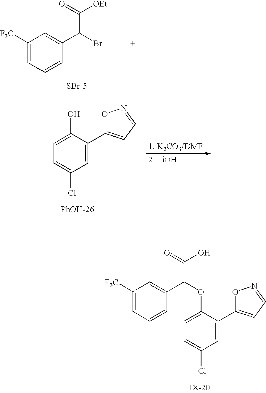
C1([F3C])=CC=CC(C(C(=O)[OEt])Br)=C1.[SBr-5].C1=C(OC(C(=O)O)C2=CC([F3C])=CC=C2)C(C2=CC=NO2)=CC(Cl)=C1.C1=C(O)C(C2=CC=NO2)=CC(Cl)=C1.[PhOH-26]
